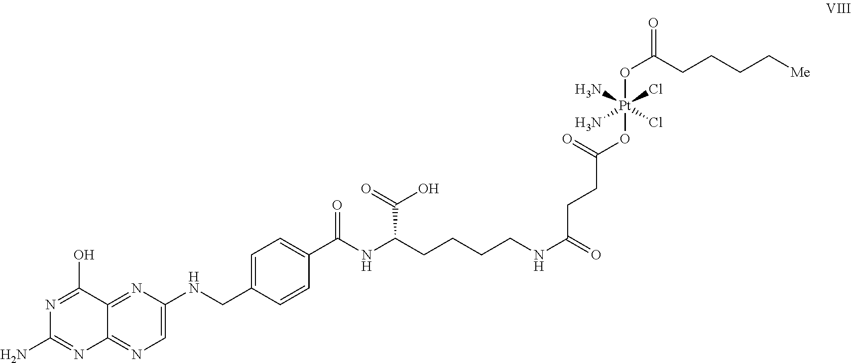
C1=C(NCC2=CC=C(C(NC(CCCCNC(=O)CCC(O[Pt](OC(=O)CCCC[Me])(N)(N)(Cl)Cl)=O)C(=O)O)=O)C=C2)N=C2C(=N1)N=C(N)N=C2O
